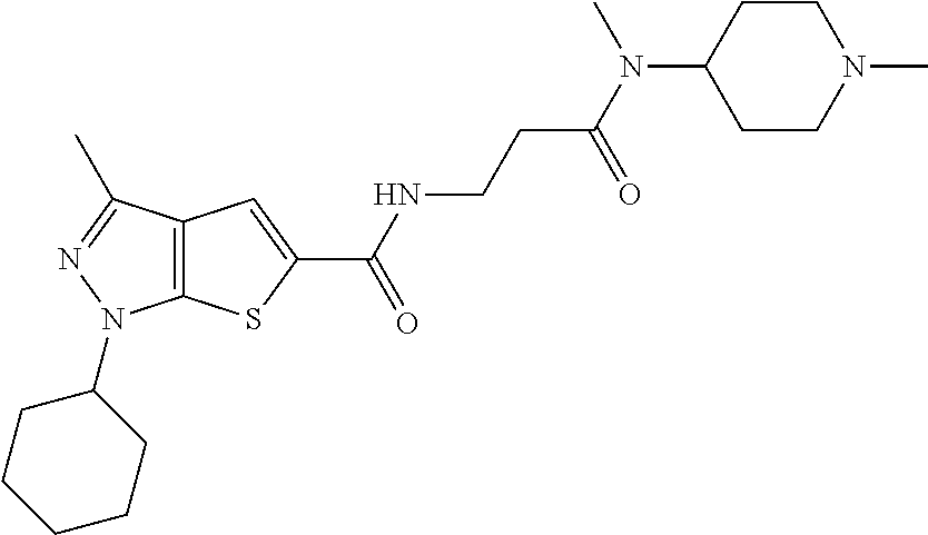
C(NC(=O)C1=CC2=C(S1)N(C1CCCCC1)N=C2C)CC(N(C)C1CCN(C)CC1)=O
